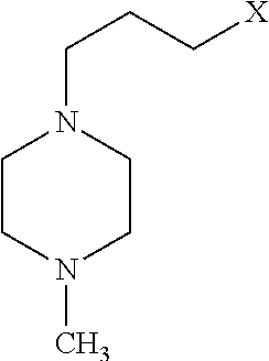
C1CN(C)CCN1CCC[X]
